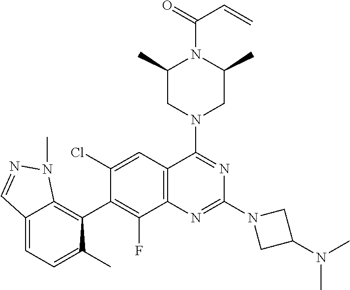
C12=C(C=C(Cl)C(C3=C4C(=CC=C3C)C=NN4C)=C1F)C(N1CC(C)N(C(=O)C=C)C(C)C1)=NC(N1CC(N(C)C)C1)=N2
